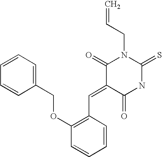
C1(COC2=C(C=C3C(=O)NC(=S)N(CC=C)C3=O)C=CC=C2)=CC=CC=C1
